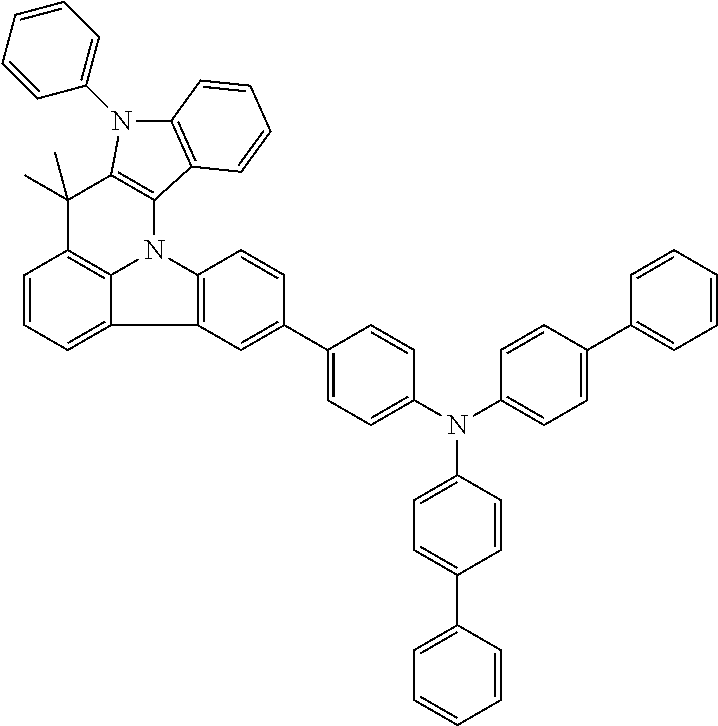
C1=CC=C2C3=C1C(C)(C)C1=C(N3C3=C2C=C(C2=CC=C(N(C4=CC=C(C5=CC=CC=C5)C=C4)C4=CC=C(C5=CC=CC=C5)C=C4)C=C2)C=C3)C2=C(C=CC=C2)N1C1=CC=CC=C1
